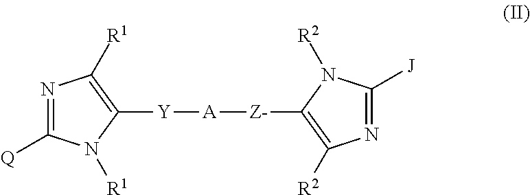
N1=C([Q])N([R1])C([Y][A][Z-]C2=C([R2])N=C([J])N2[R2])=C1[R1]
